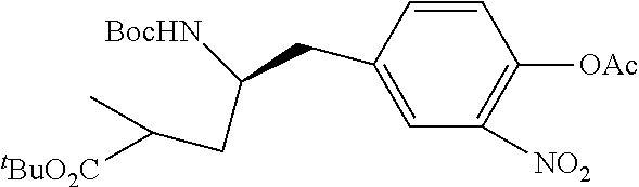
C1=C(CC([BocHN])CC([tBuO2C])C)C=CC([OAc])=C1[NO2]
